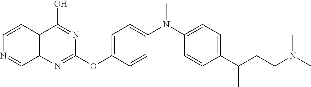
C1=CC2=C(C=N1)N=C(OC1=CC=C(N(C3=CC=C(C(CCN(C)C)C)C=C3)C)C=C1)N=C2O
